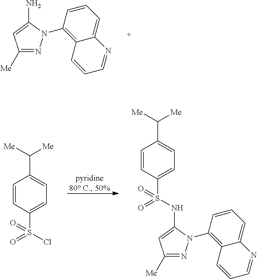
C1([Me])=NN(C2=C3C(=CC=C2)N=CC=C3)C(N)=C1.C1=CC(S(=O)(Cl)=O)=CC=C1C([Me])[Me].C1=CC(S(=O)(=O)NC2=CC([Me])=NN2C2=C3C(=CC=C2)N=CC=C3)=CC=C1C([Me])[Me]
